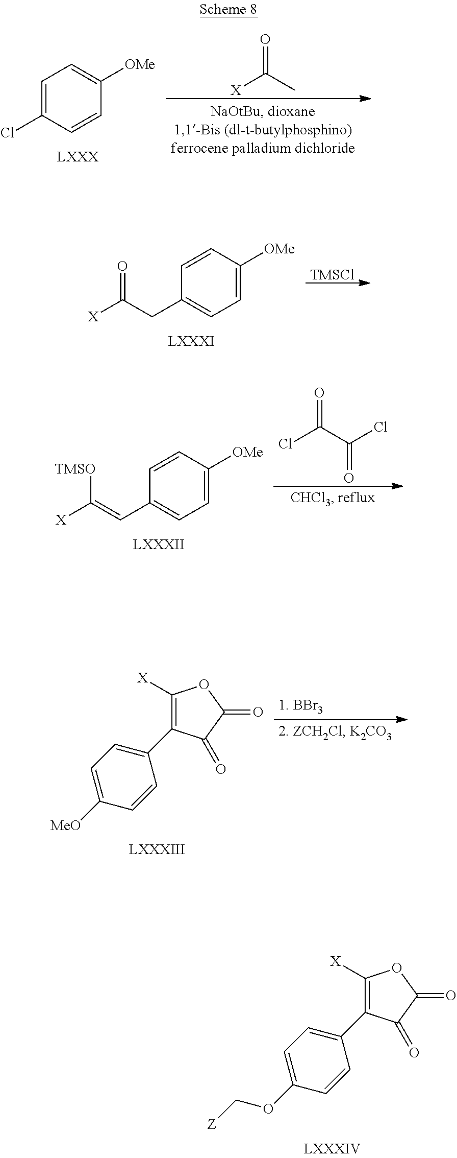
O=C(C)[X].C1=C(Cl)C=CC([OMe])=C1.[TMSCl].C1=CC([OMe])=CC=C1CC([X])=O.O=C(C(Cl)=O)Cl.C1=CC([OMe])=CC=C1C=C([X])[TMSO].C1=C([MeO])C=CC(C2=C([X])OC(=O)C2=O)=C1.C1=C(OC[Z])C=CC(C2=C([X])OC(=O)C2=O)=C1
